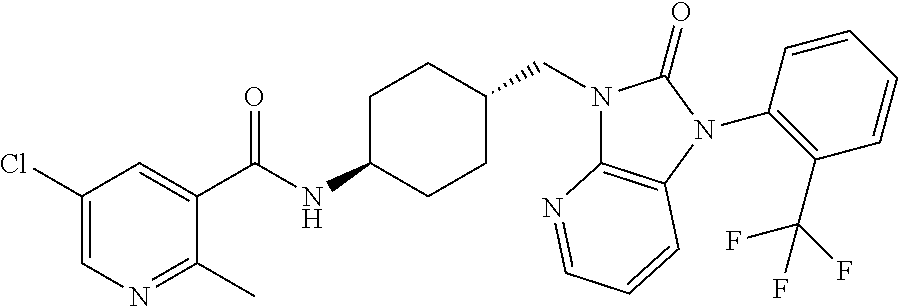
C1(Cl)=CN=C(C)C(C(NC2CCC(CN3C4=C(N(C5=C(C(F)(F)F)C=CC=C5)C3=O)C=CC=N4)CC2)=O)=C1
